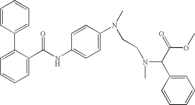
C1=C(C(NC2=CC=C(N(C)CCN(C(C(=O)OC)C3=CC=CC=C3)C)C=C2)=O)C(C2=CC=CC=C2)=CC=C1
